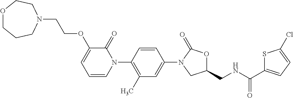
C1=C(N2CC(CNC(C3=CC=C(Cl)S3)=O)OC2=O)C=CC(N2C(=O)C(OCCN3CCOCCC3)=CC=C2)=C1C
